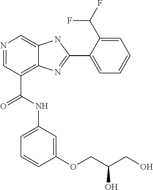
N1=CC(C(NC2=CC=CC(OCC(CO)O)=C2)=O)=C2C(=C1)NC(C1=CC=CC=C1C(F)F)=N2
